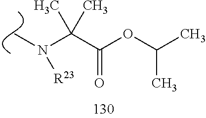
C(C(OC(C)C)=O)(N([R23])C)(C)C
